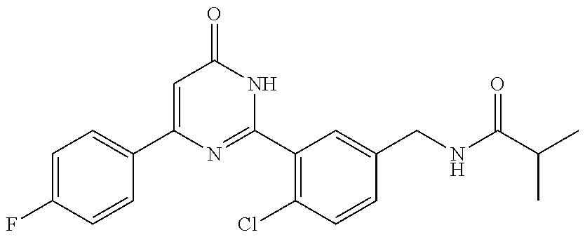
C1(C2=CC=C(F)C=C2)=CC(=O)NC(C2=C(Cl)C=CC(CNC(C(C)C)=O)=C2)=N1
